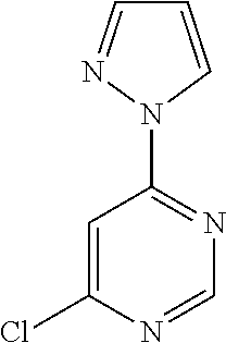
C1=CN(C2=NC=NC(Cl)=C2)N=C1
